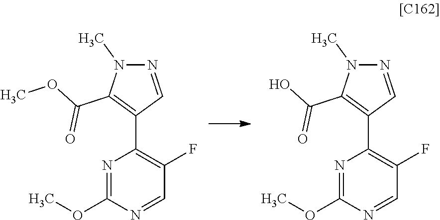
N1=CC(C2=C(F)C=NC(OC)=N2)=C(C(OC)=O)N1C.N1=CC(C2=C(F)C=NC(OC)=N2)=C(C(O)=O)N1C
